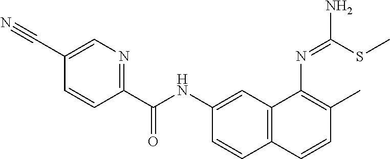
C1=C(C#N)C=CC(C(NC2=CC3=C(C=C2)C=CC(C)=C3N=C(SC)N)=O)=N1
